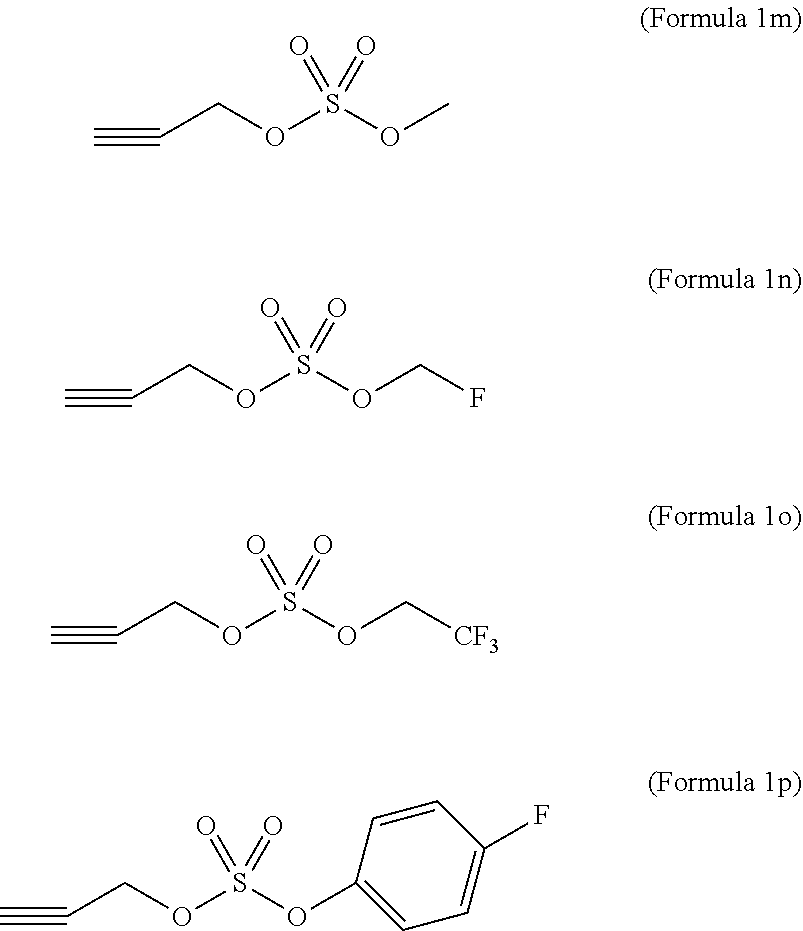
C#CCOS(OC)(=O)=O.C#CCOS(OCF)(=O)=O.C#CCOS(OC[CF3])(=O)=O.C#CCOS(OC1=CC=C(F)C=C1)(=O)=O
